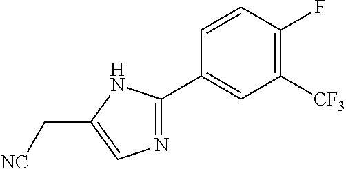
C1=CC(F)=C([CF3])C=C1C1=NC=C(C[NC])N1
